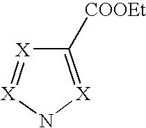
C1([COOEt])=[X]N[X]=[X]1
